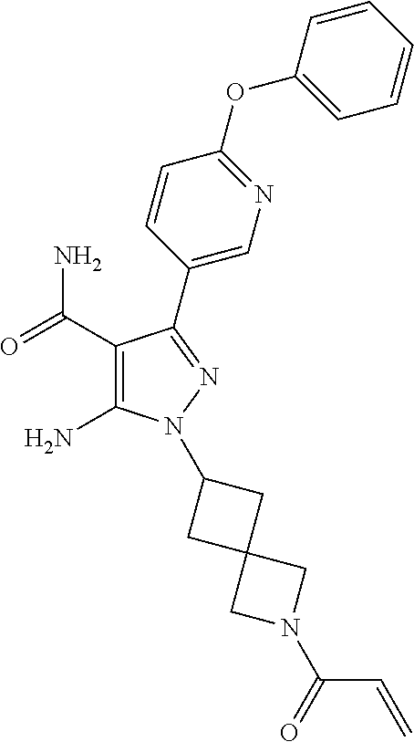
C1(C(=O)N)=C(N)N(C2CC3(C2)CN(C(=O)C=C)C3)N=C1C1=CN=C(OC2=CC=CC=C2)C=C1
